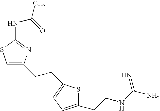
C1=C(CCC2=CC=C(CCNC(N)=N)S2)N=C(NC(C)=O)S1
